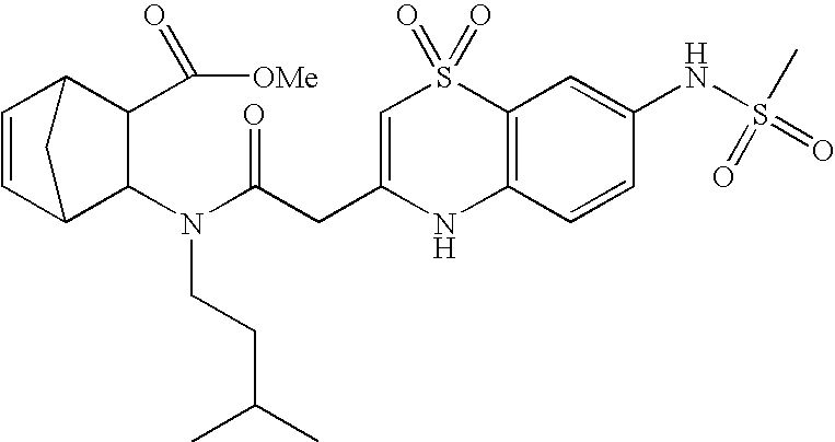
N(C(CC1=CS(=O)(=O)C2=C(N1)C=CC(NS(=O)(=O)C)=C2)=O)(C1C(C([OMe])=O)C2C=CC1C2)CCC(C)C
